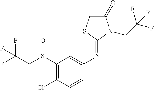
FC(CS(C1=C(Cl)C=CC(N=C2SCC(=O)N2CC(F)(F)F)=C1)=O)(F)F
